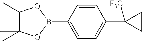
C1(C)(C)C(C)(C)OB(C2=CC=C(C3([F3C])CC3)C=C2)O1
